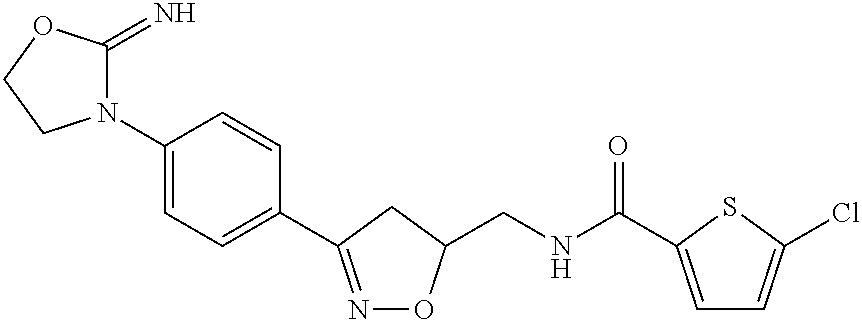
N1(C2=CC=C(C3=NOC(CNC(=O)C4=CC=C(Cl)S4)C3)C=C2)C(=N)OCC1
